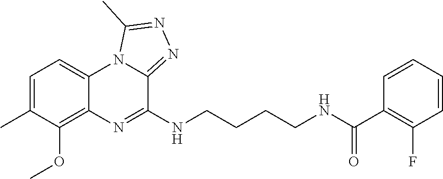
C1=C(C)C(OC)=C2C(=C1)N1C(=NN=C1C)C(NCCCCNC(C1=C(F)C=CC=C1)=O)=N2
